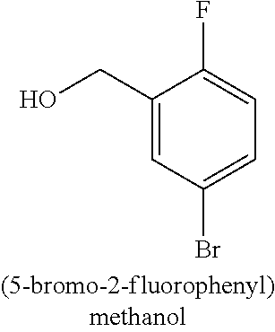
C1(CO)=CC(Br)=CC=C1F
